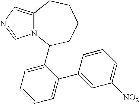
N12C(=CN=C1)CCCCC2C1=CC=CC=C1C1=CC([NO2])=CC=C1
